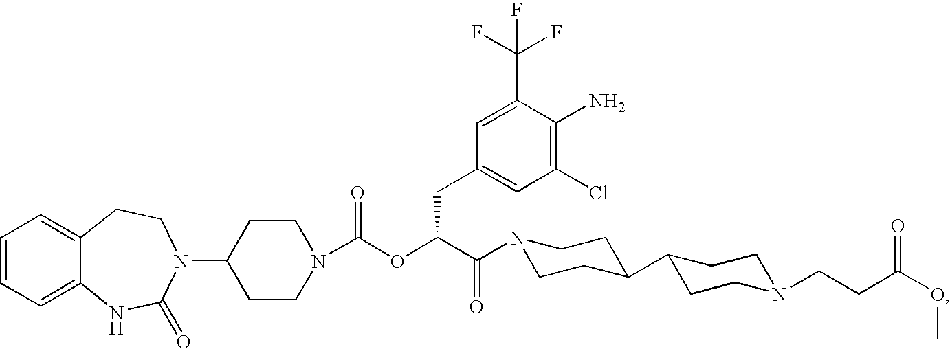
C1=CC=C2C(=C1)CCN(C1CCN(C(OC(C(=O)N3CCC(C4CCN(CCC(OC)=O)CC4)CC3)CC3=CC(Cl)=C(N)C(C(F)(F)F)=C3)=O)CC1)C(=O)N2
